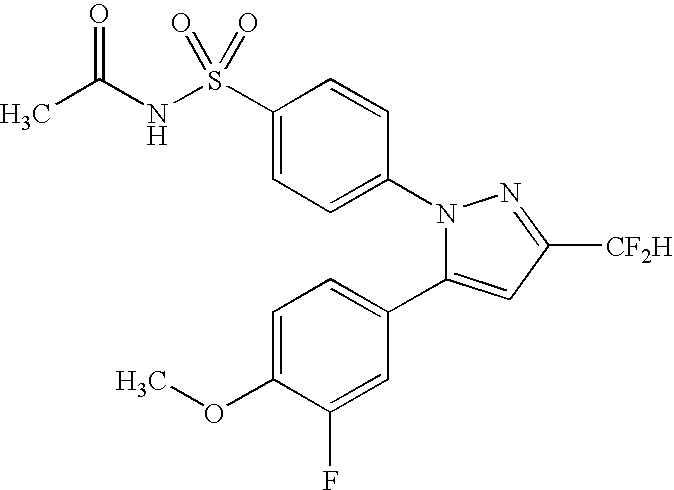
C1(S(NC(C)=O)(=O)=O)=CC=C(N2C(C3=CC=C(OC)C(F)=C3)=CC([CF2H])=N2)C=C1
